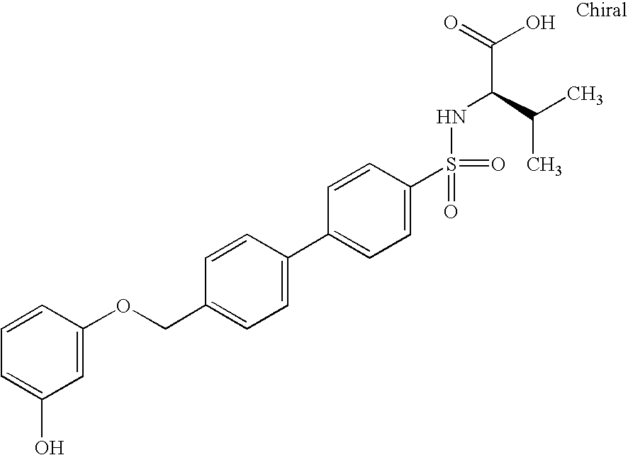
C1=C(O)C=C(OCC2=CC=C(C3=CC=C(S(NC(C(C)C)C(=O)O)(=O)=O)C=C3)C=C2)C=C1
